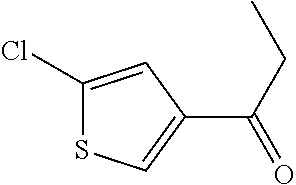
C1(C(CC)=O)=CSC(Cl)=C1
